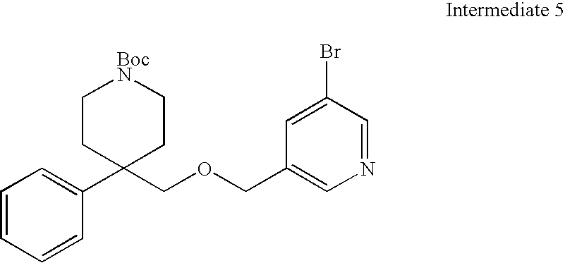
C1=CC=CC(C2(COCC3=CN=CC(Br)=C3)CC[BocN]CC2)=C1
